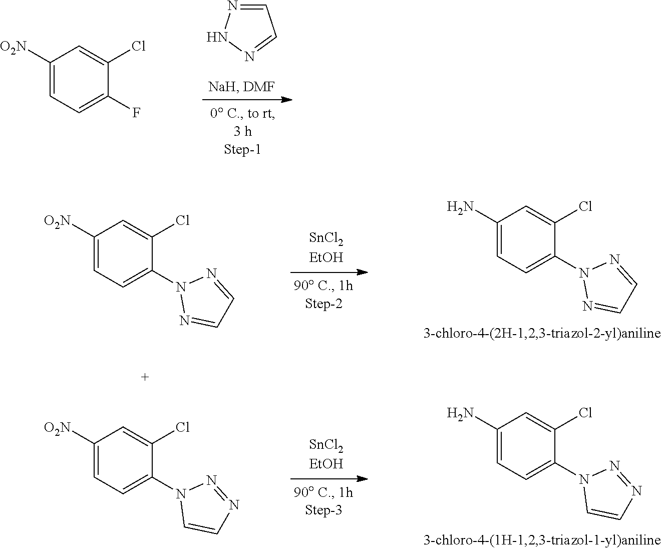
C1=NNN=C1.C1([O2N])=CC=C(F)C(Cl)=C1.C1(N)=CC=C(N2N=CC=N2)C(Cl)=C1.C1(N)=CC=C(N2C=CN=N2)C(Cl)=C1.C1([O2N])=CC=C(N2N=CC=N2)C(Cl)=C1.C1([O2N])=CC=C(N2C=CN=N2)C(Cl)=C1
